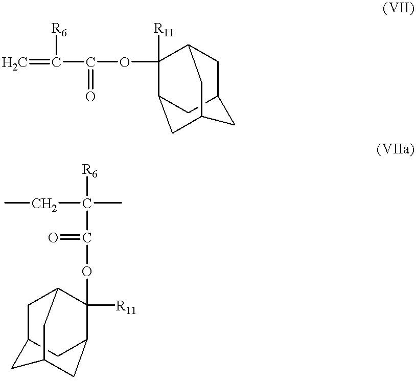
C1([R11])(OC(=O)C([R6])=C)C2CC3CC1CC(C3)C2.C1C2CC3C(OC(=O)C(C)(CC)[R6])([R11])C1CC(C2)C3
